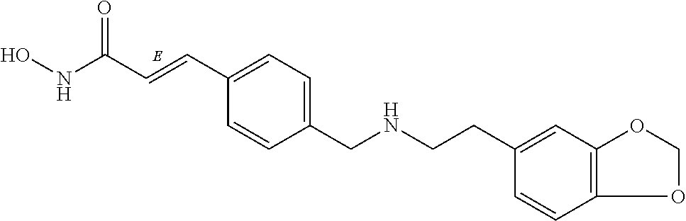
C1(CNCCC2=CC3=C(C=C2)OCO3)=CC=C(C=CC(NO)=O)C=C1
